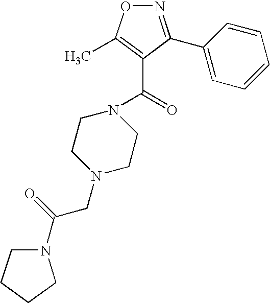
C(=O)(C1=C(C)ON=C1C1=CC=CC=C1)N1CCN(CC(N2CCCC2)=O)CC1
